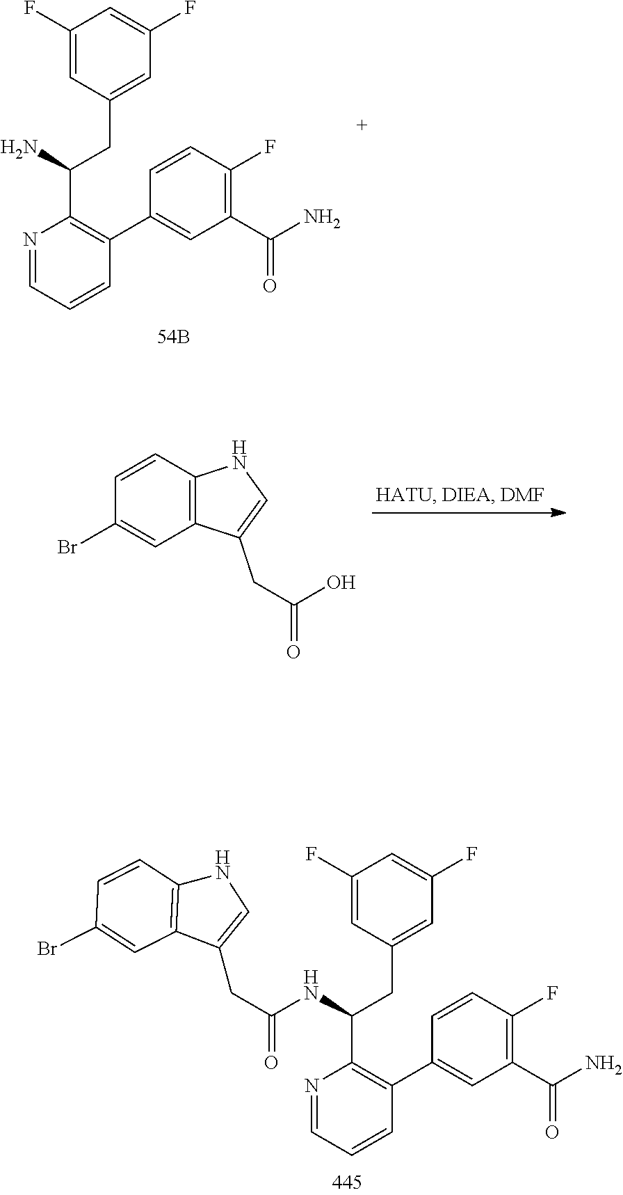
N1=CC=CC(C2=CC(C(N)=O)=C(F)C=C2)=C1C(CC1=CC(F)=CC(F)=C1)NC(CC1=CNC2=C1C=C(Br)C=C2)=O.N1=CC=CC(C2=CC(C(N)=O)=C(F)C=C2)=C1C(CC1=CC(F)=CC(F)=C1)N.C1=CC2=C(C=C1Br)C(CC(O)=O)=CN2
